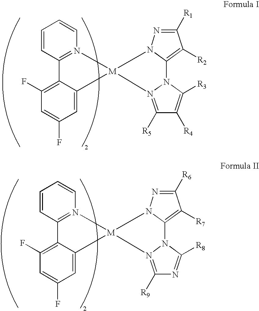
C1=CC2=N(C=C1)[M]1(C3=CC(F)=CC(F)=C23)N2N=C([R1])C([R2])=C2N2N1=C([R5])C([R4])=C2[R3].C1=CC2=N(C=C1)[M]1(C3=CC(F)=CC(F)=C23)N2N=C([R6])C([R7])=C2N2N1=C([R9])N=C2[R8]
